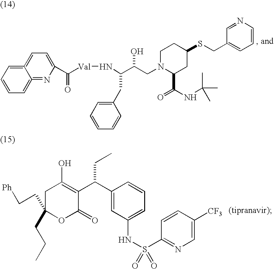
C12=CC=CC=C1=NC(C([Val]NC(C(CN1C(C(NC(C)(C)C)=O)CC(SCC3=CC=CN=C3)CC1)O)CC1=CC=CC=C1)=O)=CC=2.C1C(CC[Ph])(CCC)OC(=O)C(C(C2=CC(NS(C3=NC=C([CF3])C=C3)(=O)=O)=CC=C2)CC)=C1O
